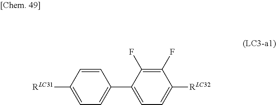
C1=C([RLC31])C=CC(C2=CC=C([RLC32])C(F)=C2F)=C1
